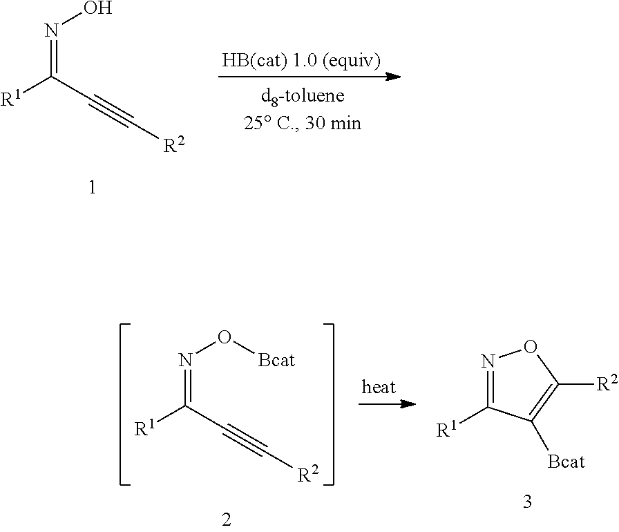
N(=C([R1])C#C[R2])O.N(=C([R1])C#C[R2])O[Bcat].N1=C([R1])C([Bcat])=C([R2])O1
